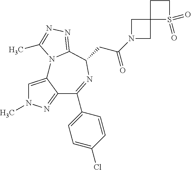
C1=C2C(=NN1C)C(C1=CC=C(Cl)C=C1)=NC(CC(N1CC3(C1)S(=O)(=O)CC3)=O)C1=NN=C(C)N21
